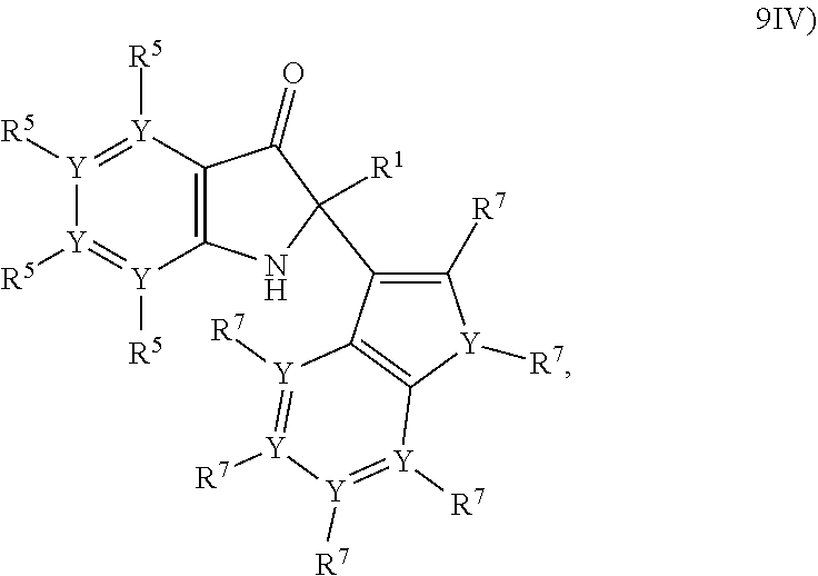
C12=C(NC([R1])(C3=C([R7])[Y]([R7])C4=C3[Y]([R7])=[Y]([R7])[Y]([R7])=[Y]4[R7])C1=O)[Y]([R5])=[Y]([R5])[Y]([R5])=[Y]2[R5]
